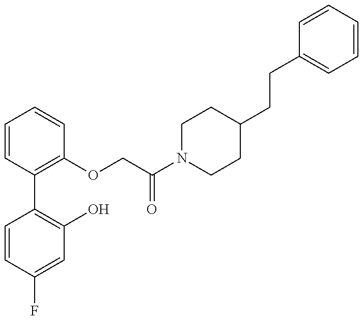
C1=CC(F)=CC(O)=C1C1=C(OCC(N2CCC(CCC3=CC=CC=C3)CC2)=O)C=CC=C1
